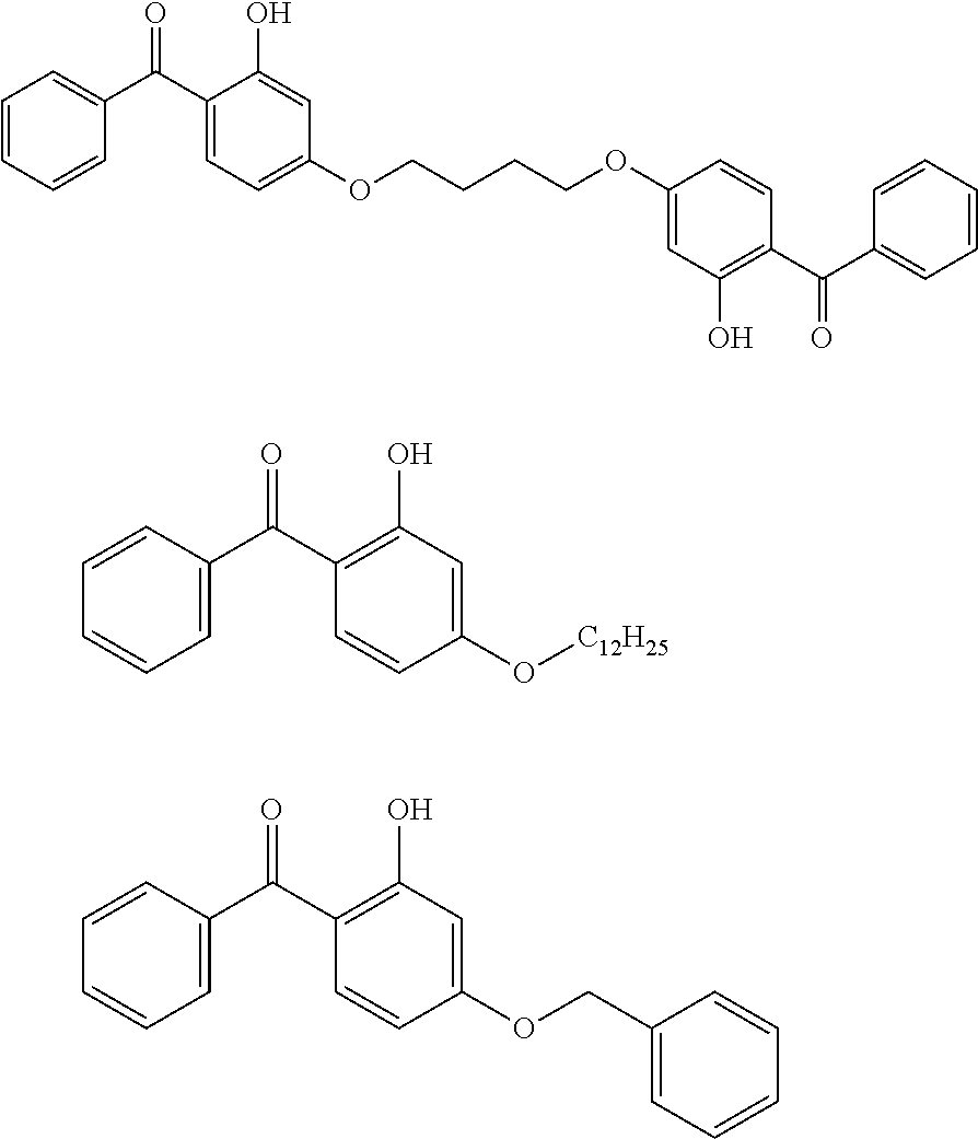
C1=CC(C(C2=C(O)C=C(O[C12H25])C=C2)=O)=CC=C1.C1=CC(C(C2=C(O)C=C(OCC3=CC=CC=C3)C=C2)=O)=CC=C1.C1=CC=CC(C(C2=CC=C(OCCCCOC3=CC(O)=C(C(C4=CC=CC=C4)=O)C=C3)C=C2O)=O)=C1
